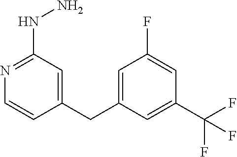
C1=C(CC2=CC(NN)=NC=C2)C=C(C(F)(F)F)C=C1F
